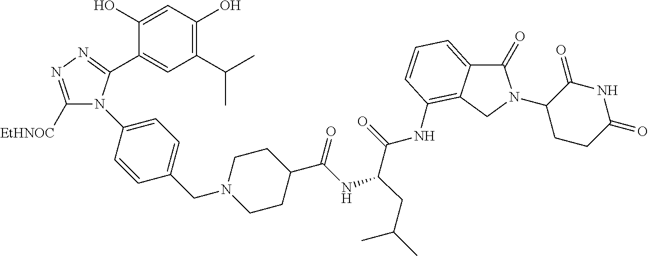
C1(O)=CC(O)=C(C(C)C)C=C1C1=NN=C([EtHNOC])N1C1=CC=C(CN2CCC(C(=O)NC(C(NC3=C4C(=CC=C3)C(=O)N(C3CCC(=O)NC3=O)C4)=O)CC(C)C)CC2)C=C1
